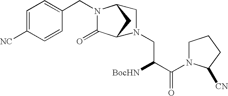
C1=C([NC])C=CC(CN2C(=O)C3CC2CN3CC(C(N2CCCC2[CN])=O)[BocHN])=C1
